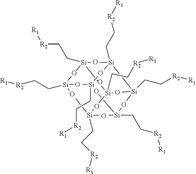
[Si]12(CC[R2][R1])[Si]3(CC[R2][R1])[Si]4(CC[R2][R1])[Si]5(CC[R2][R1])[Si](CC[R2][R1])([Si]14CC[R2][R1])[Si]2(CC[R2][R1])[Si]53CC[R2][R1].O.O.O.O.O.O.O.O.O.O.O
